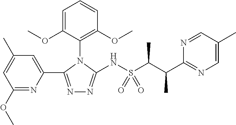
C1(OC)=NC(C2=NN=C(NS(C(C(C3=NC=C(C)C=N3)C)C)(=O)=O)N2C2=C(OC)C=CC=C2OC)=CC(C)=C1
